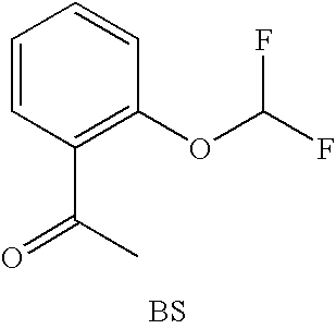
C1=CC(C(C)=O)=C(OC(F)F)C=C1.[BS]
